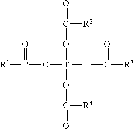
O=C([R2])O[Ti](OC([R4])=O)(OC(=O)[R3])OC(=O)[R1]
